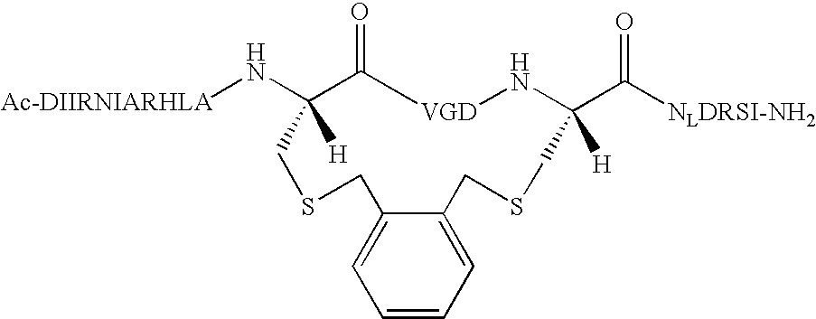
[Ac-DIIRNIARHLA]NC1([H])C(=O)[VGD]NC(C([NLDRSI-NH2])=O)([H])CSCC2=CC=CC=C2CSC1
